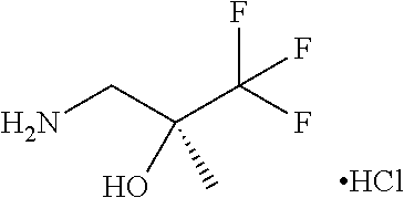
Cl.NCC(C(F)(F)F)(O)C
